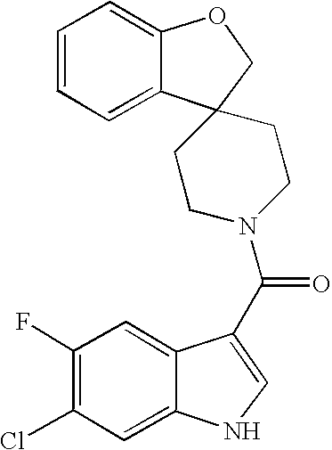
C1(C(=O)N2CCC3(CC2)COC2=CC=CC=C32)=CNC2=CC(Cl)=C(F)C=C12
